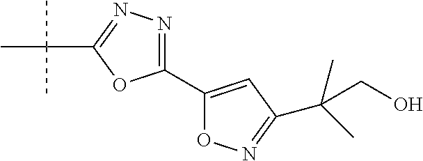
C1(C2=CC(C(CO)(C)C)=NO2)=NN=C(C(C)(C)C)O1
